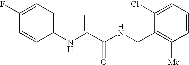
C12=C(C=C(F)C=C1)C=C(C(NCC1=C([Me])C=CC=C1Cl)=O)N2
